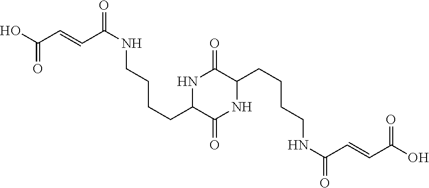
OC(C=CC(NCCCCC1C(=O)NC(CCCCNC(=O)C=CC(O)=O)C(=O)N1)=O)=O
